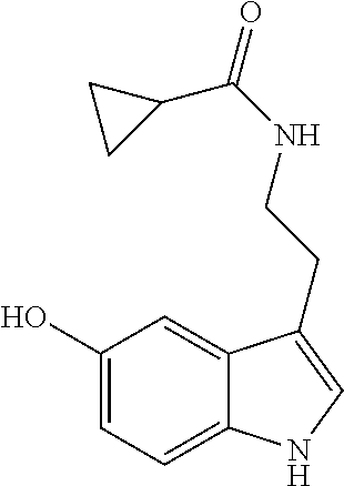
C1(O)=CC=C2C(=C1)C(CCNC(=O)C1CC1)=CN2
